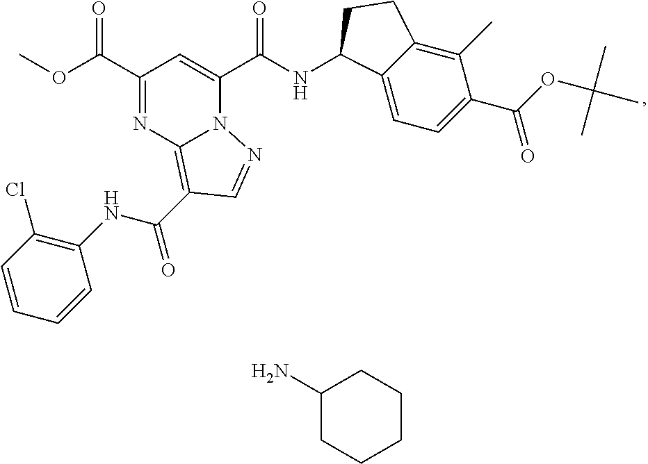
C1(C(OC)=O)=NC2=C(C(NC3=C(Cl)C=CC=C3)=O)C=NN2C(C(NC2C3=CC=C(C(OC(C)(C)C)=O)C(C)=C3CC2)=O)=C1.C1(N)CCCCC1
